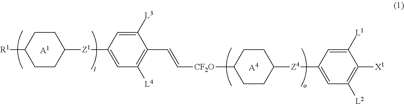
C1CC([R1])CCC1[Z1]C1=CC([L4])=C(C=C[CF2O]C2CCC([Z4]C3=CC([L2])=C([X1])C([L1])=C3)CC2)C([L3])=C1.[A1].[A4]
